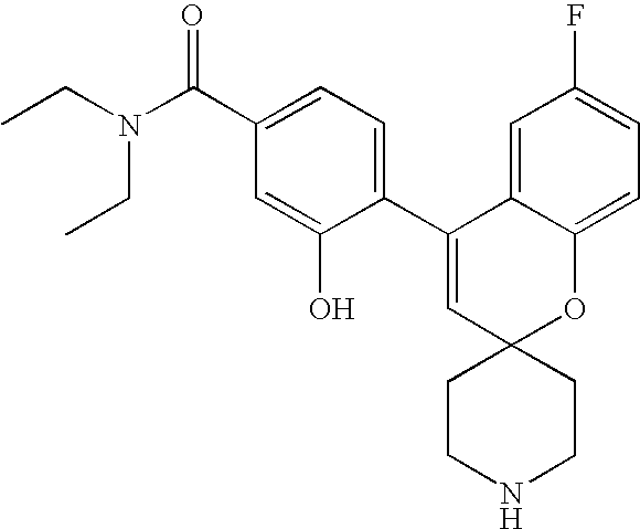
CCN(C(C1=CC=C(C2=CC3(OC4=CC=C(F)C=C24)CCNCC3)C(O)=C1)=O)CC
